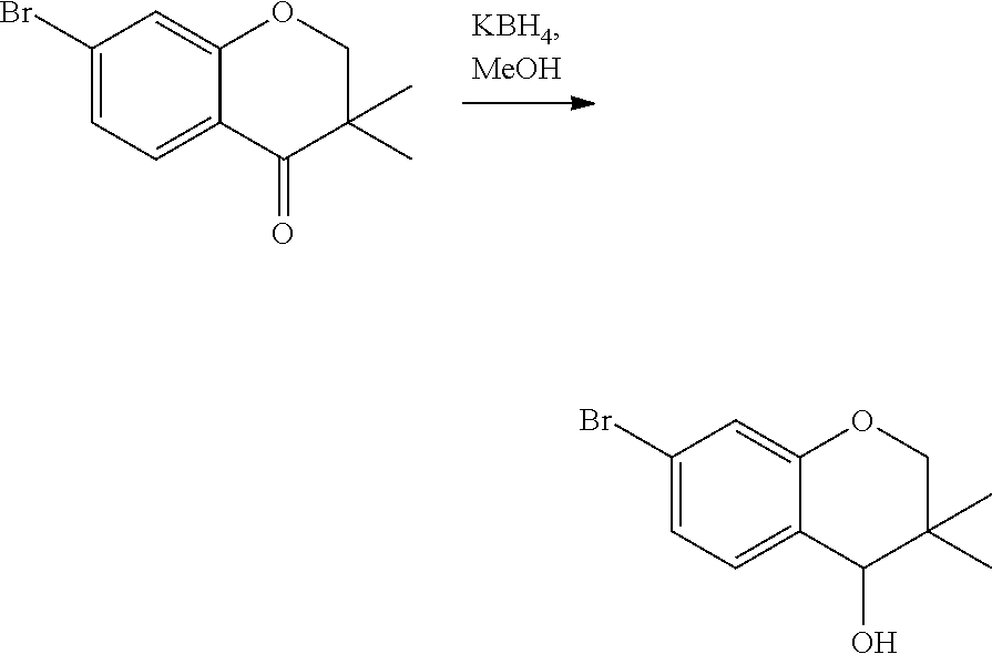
C1(Br)=CC=C2C(=C1)OCC(C)(C)C2=O.C1(Br)=CC=C2C(=C1)OCC(C)(C)C2O
